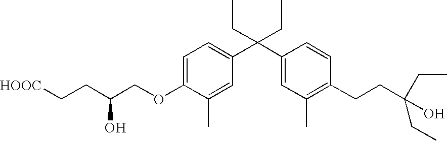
C1=C(OCC(CC[HOOC])O)C(C)=CC(C(C2=CC(C)=C(CCC(O)(CC)CC)C=C2)(CC)CC)=C1
